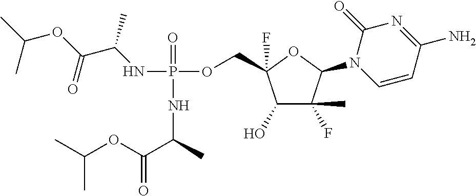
C(C)(OC(=O)C(C)NP(=O)(OCC1(F)C(O)C(F)(C)C(N2C=CC(N)=NC2=O)O1)NC(C)C(=O)OC(C)C)C
